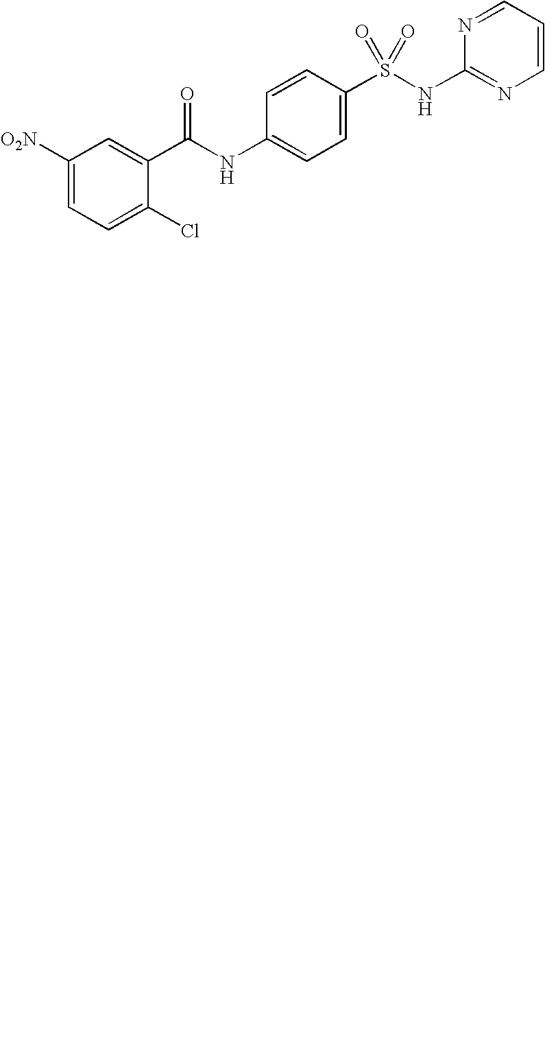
C1([O2N])=CC=C(Cl)C(C(NC2=CC=C(S(NC3=NC=CC=N3)(=O)=O)C=C2)=O)=C1
